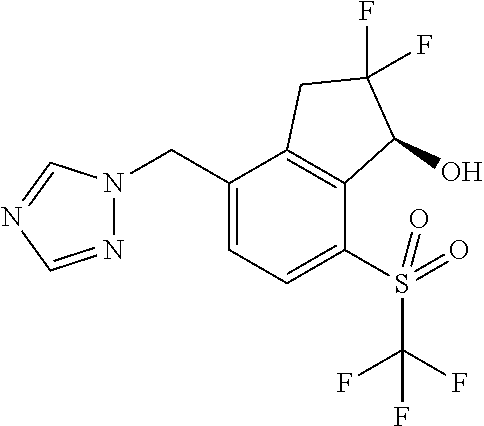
C1(CN2N=CN=C2)=CC=C(S(=O)(C(F)(F)F)=O)C2=C1CC(F)(F)C2O
